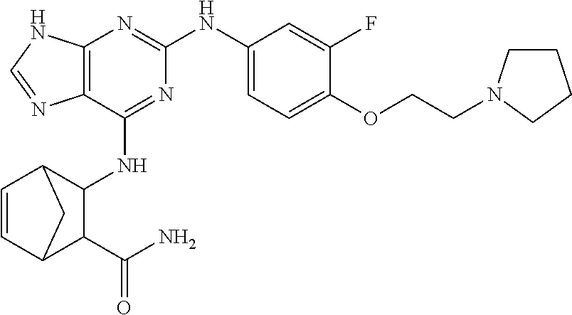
C12=C(C(NC3C4C=CC(C3C(N)=O)C4)=NC(NC3=CC=C(OCCN4CCCC4)C(F)=C3)=N1)N=CN2
